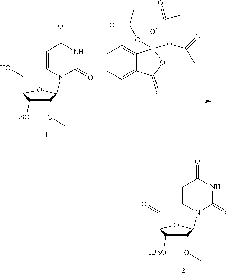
C1(OC)C([TBSO])C(CO)OC1N1C(=O)NC(=O)C=C1.C1=CC=C2C(=C1)I(OC(C)=O)(OC(=O)C)(OC(=O)C)OC2=O.C1(OC)C([TBSO])C(C=O)OC1N1C(=O)NC(=O)C=C1
